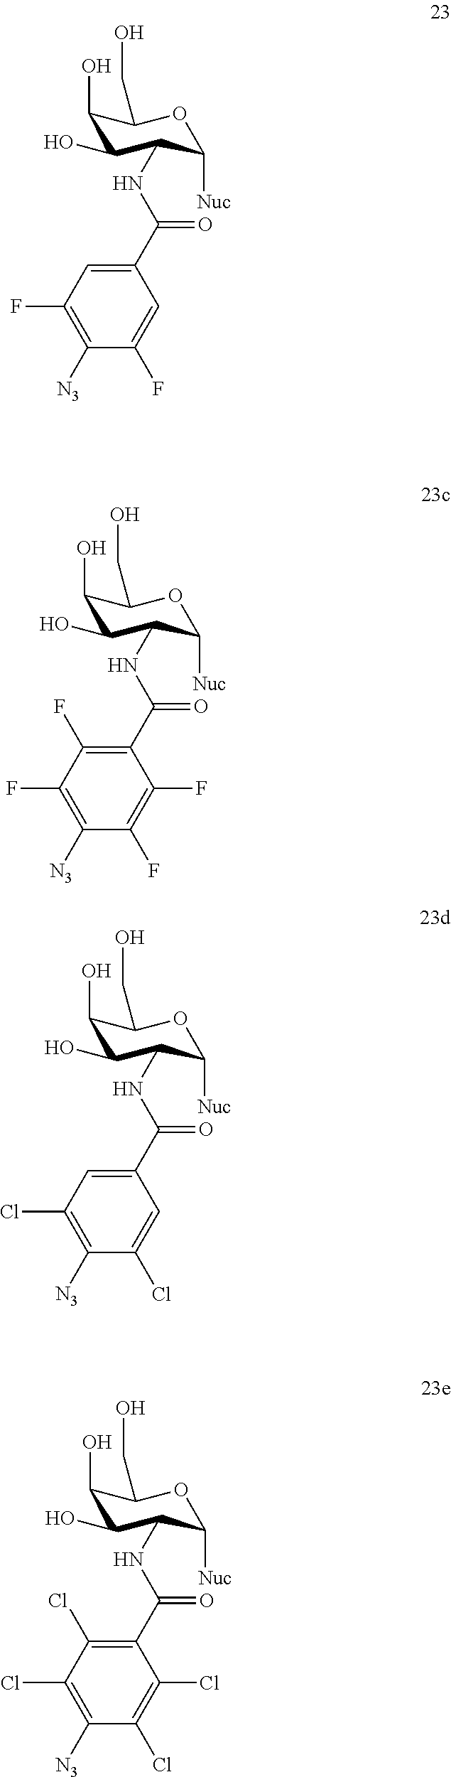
C1(C(NC2C(O)C(O)C(CO)OC2[Nuc])=O)=CC(F)=C([N3])C(F)=C1.C1(C(NC2C(O)C(O)C(CO)OC2[Nuc])=O)=C(F)C(F)=C([N3])C(F)=C1F.C1(C(NC2C(O)C(O)C(CO)OC2[Nuc])=O)=CC(Cl)=C([N3])C(Cl)=C1.C1(C(NC2C(O)C(O)C(CO)OC2[Nuc])=O)=C(Cl)C(Cl)=C([N3])C(Cl)=C1Cl
